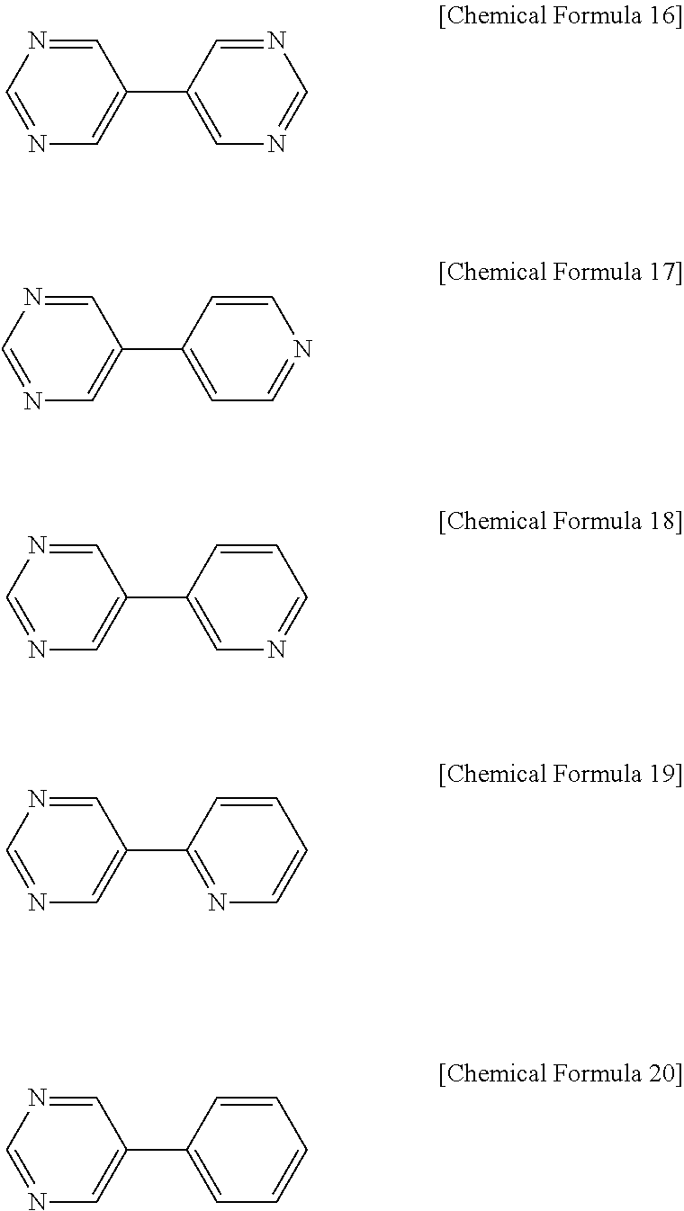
C1(C2=CN=CN=C2)=CN=CN=C1.C1(C2=CC=NC=C2)=CN=CN=C1.C1(C2=CN=CC=C2)=CN=CN=C1.C1(C2=NC=CC=C2)=CN=CN=C1.C1(C2=CC=CC=C2)=CN=CN=C1
